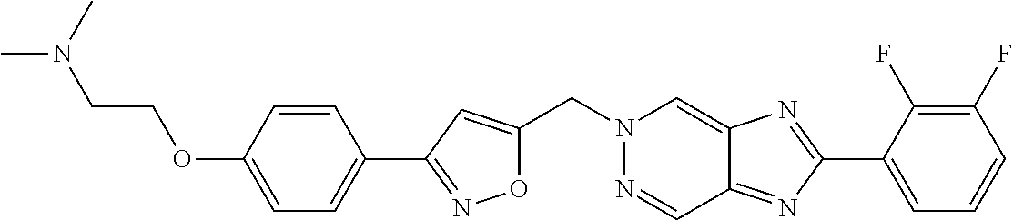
O1C(CN2N=CC3=NC(C4=CC=CC(F)=C4F)=NC3=C2)=CC(C2=CC=C(OCCN(C)C)C=C2)=N1
